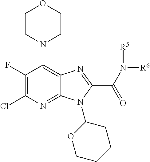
C1(F)=C(Cl)N=C2C(=C1N1CCOCC1)N=C(C(N([R6])[R5])=O)N2C1OCCCC1
